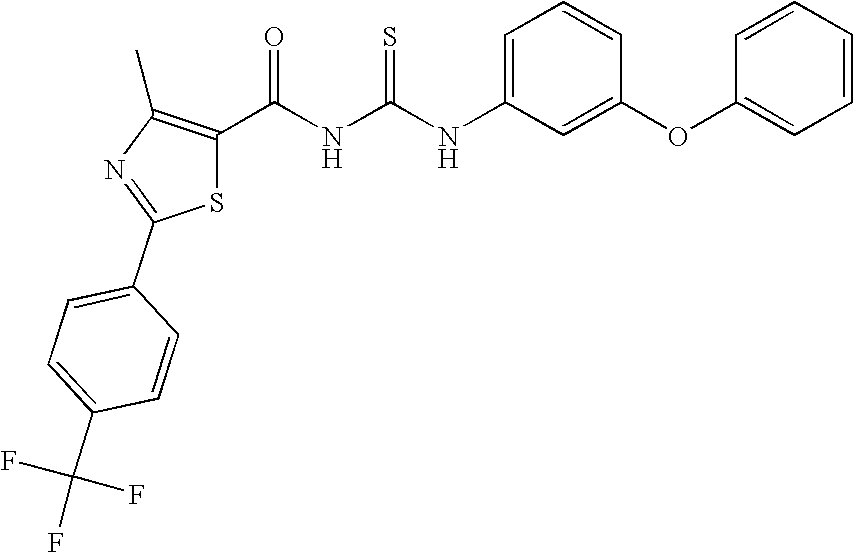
C1=C(NC(NC(=O)C2=C(C)N=C(C3=CC=C(C(F)(F)F)C=C3)S2)=S)C=C(OC2=CC=CC=C2)C=C1
